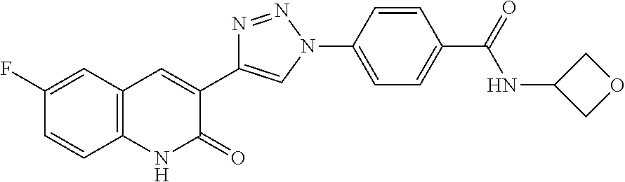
C12=C(C=C(F)C=C1)C=C(C1=CN(C3=CC=C(C(=O)NC4COC4)C=C3)N=N1)C(=O)N2
